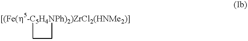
[[(Fe(h5-C5H4NPh)2)ZrCl2(HNMe2)]]1CC1
